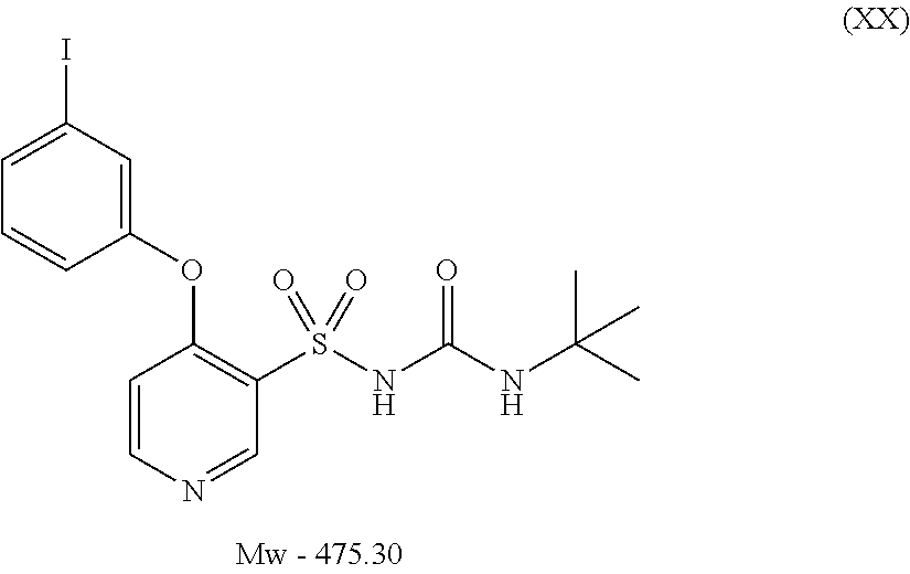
C1=C(I)C=C(OC2=C(S(NC(NC(C)(C)C)=O)(=O)=O)C=NC=C2)C=C1
